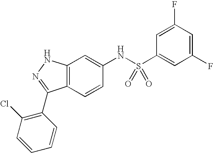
C12=C(C=CC(NS(C3=CC(F)=CC(F)=C3)(=O)=O)=C1)C(C1=C(Cl)C=CC=C1)=NN2
